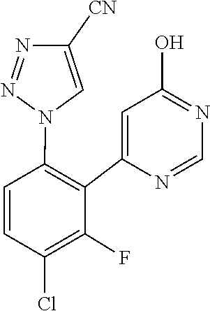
C1=NC(C2=C(N3C=C([CN])N=N3)C=CC(Cl)=C2F)=CC(O)=N1
